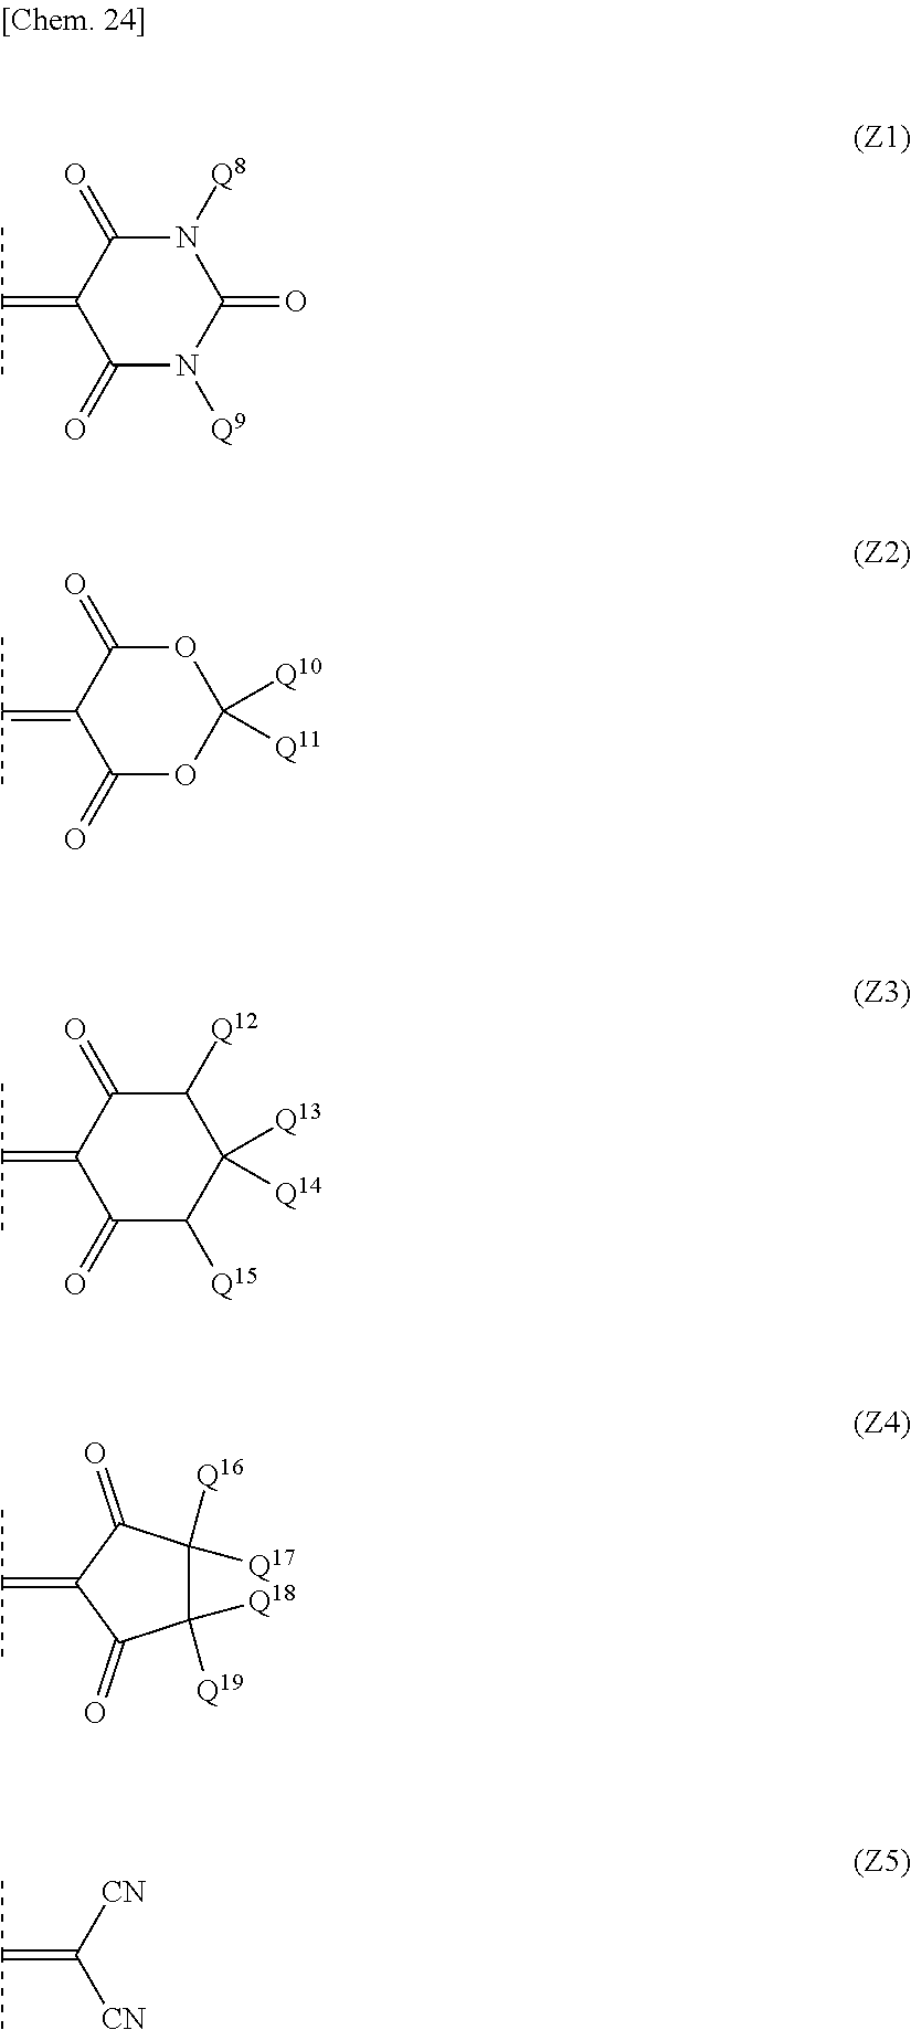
C1([Q17])([Q16])C([Q18])([Q19])C(=O)C(=C(C)C)C1=O.C1(=O)N([Q9])C(=O)N([Q8])C(=O)C1=C(C)C.C1(=O)OC([Q11])([Q10])OC(=O)C1=C(C)C.C1(=O)C([Q15])C([Q14])([Q13])C([Q12])C(=O)C1=C(C)C.[CN]C([CN])=C(C)C
